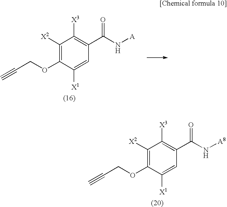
C1([X2])=C(OCC#C)C([X1])=CC(C(N[A8])=O)=C1[X3].C1([X2])=C(OCC#C)C([X1])=CC(C(N[A])=O)=C1[X3]
